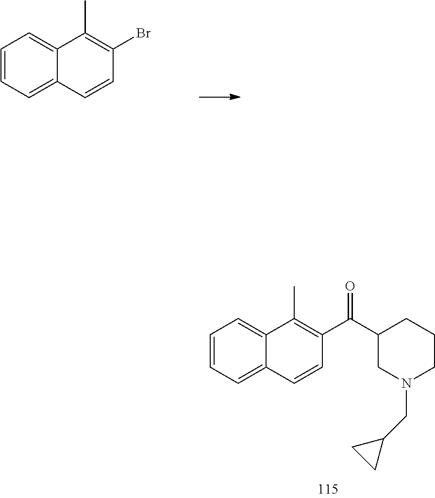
C1=CC2=CC=CC=C2C(C)=C1C(C1CN(CC2CC2)CCC1)=O.C1=CC=C2C(=C1)C(C)=C(Br)C=C2
